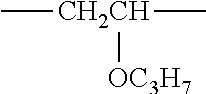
C[CH2CH](C)[OC3H7]
